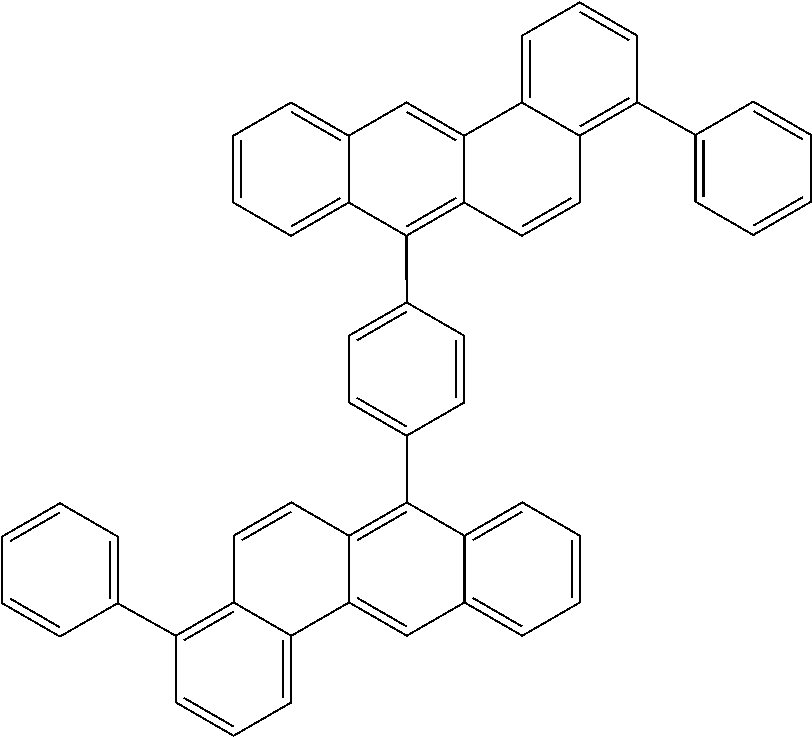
C1=CC=CC=C1C1=C2C(=CC=C1)C1=CC3=CC=CC=C3C(C3=CC=C(C4=C5C=CC6=C(C7=CC=CC=C7)C=CC=C6C5=CC5=CC=CC=C54)C=C3)=C1C=C2
